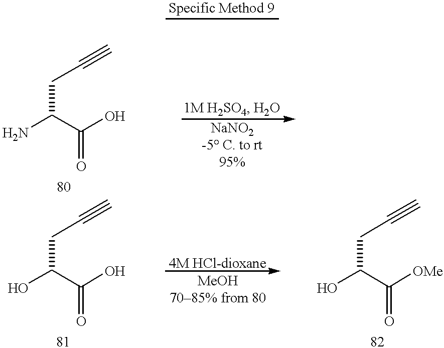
C(N)(C(O)=O)CC#C.C(C(O)=O)(CC#C)O.C(C([OMe])=O)(CC#C)O
